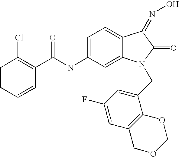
C1=CC=CC(C(NC2=CC=C3C(=C2)N(CC2=CC(F)=CC4=C2OCOC4)C(=O)C3=NO)=O)=C1Cl
